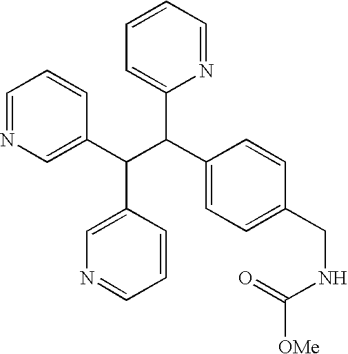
C1=NC=C(C(C(C2=CC=C(CNC([OMe])=O)C=C2)C2=CC=CC=N2)C2=CN=CC=C2)C=C1
